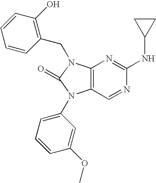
C12=C(C=NC(NC3CC3)=N1)N(C1=CC=CC(OC)=C1)C(=O)N2CC1=C(O)C=CC=C1
